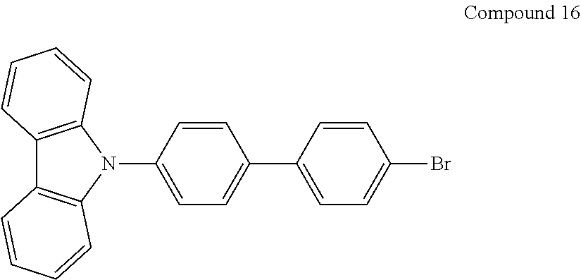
C12=C(N(C3=CC=C(C4=CC=C(Br)C=C4)C=C3)C3=C1C=CC=C3)C=CC=C2
